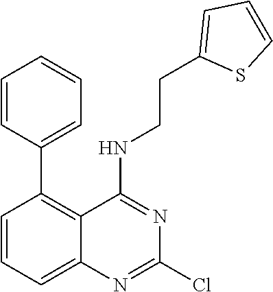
C1(C2=C3C(=CC=C2)N=C(Cl)N=C3NCCC2=CC=CS2)=CC=CC=C1
